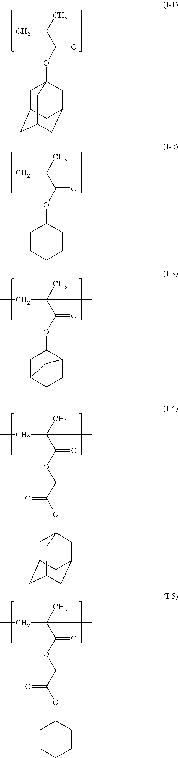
C1C2CC3CC(CC1(OC(C(C)(C)CC)=O)C3)C2.C1CCCCC1OC(C(C)(C)CC)=O.C1C2CCC(C1OC(C(C)(C)CC)=O)C2.O(C(C(C)(C)CC)=O)CC(=O)OC12CC3CC(CC(C1)C3)C2.O(C(C(C)(C)CC)=O)CC(=O)OC1CCCCC1
